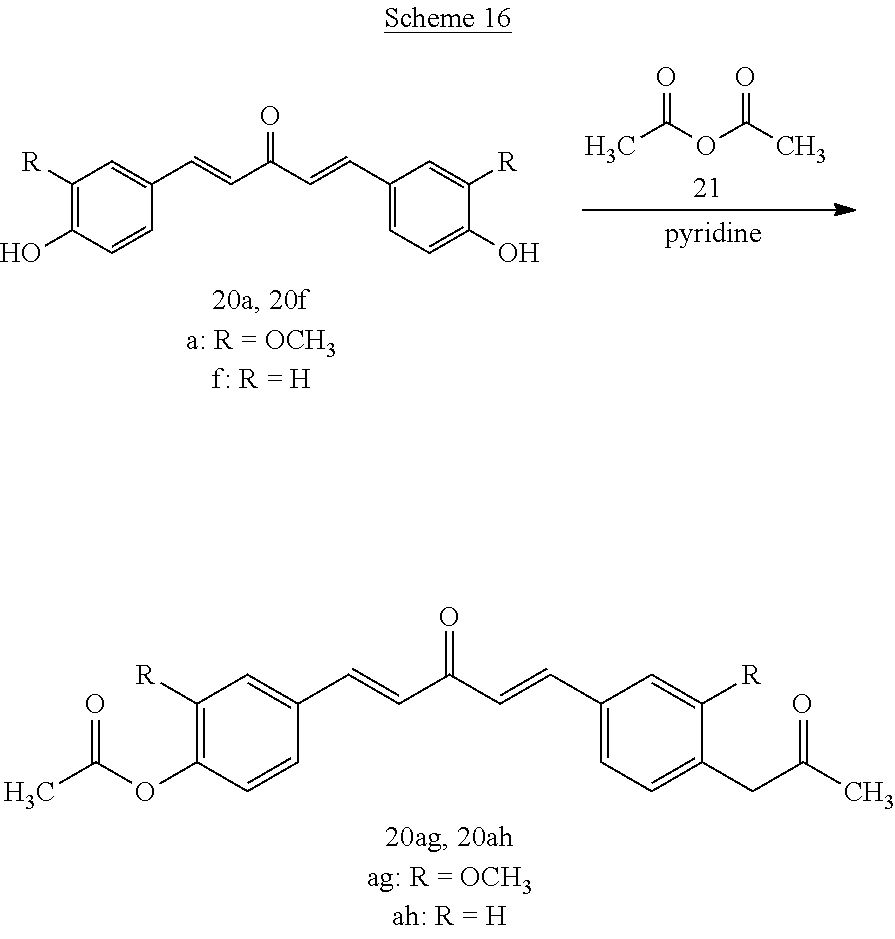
C1([R])=C(O)C=CC(C=CC(C=CC2=CC=C(O)C([R])=C2)=O)=C1.O=C(OC(C)=O)C.C1([R])=C(OC(C)=O)C=CC(C=CC(C=CC2=CC=C(CC(C)=O)C([R])=C2)=O)=C1
